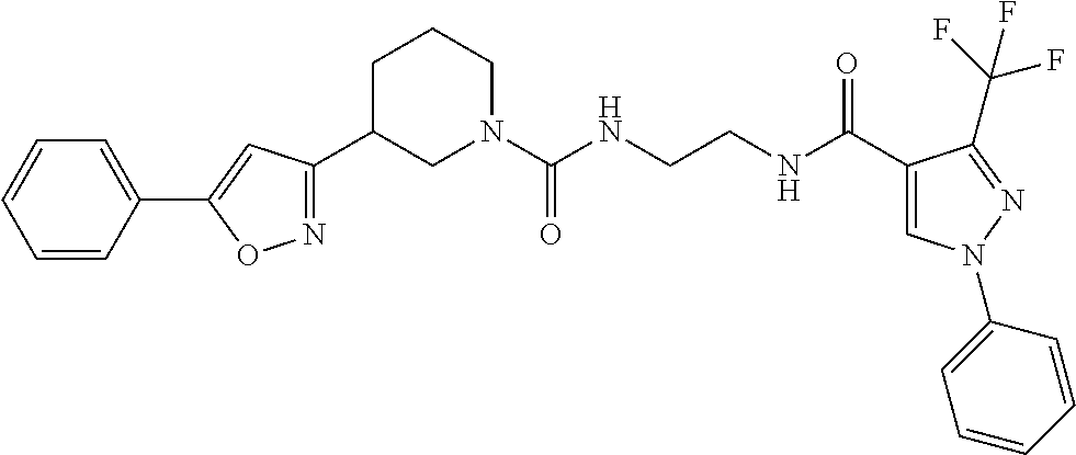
C1C(C2=NOC(C3=CC=CC=C3)=C2)CN(C(NCCNC(C2=CN(C3=CC=CC=C3)N=C2C(F)(F)F)=O)=O)CC1
